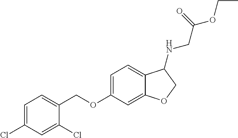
C1=C(Cl)C=C(Cl)C(COC2=CC=C3C(=C2)OCC3NCC(OCC)=O)=C1
